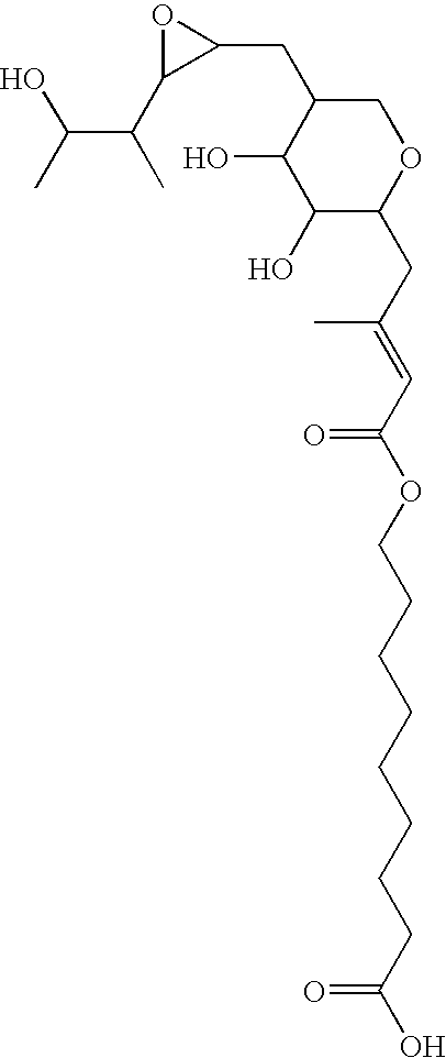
C1(O)C(CC(=CC(=O)OCCCCCCCCC(O)=O)C)OCC(CC2OC2C(C)C(O)C)C1O
